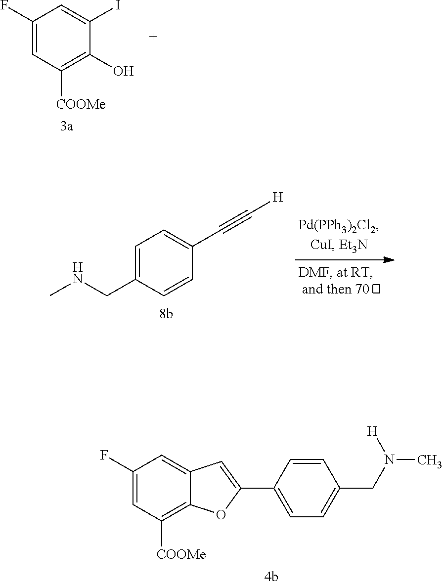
C1(F)=CC([COOMe])=C(O)C(I)=C1.C1(F)=CC([COOMe])=C2C(=C1)C=C(C1=CC=C(CN([H])C)C=C1)O2.C1=C(CNC)C=CC(C#C[H])=C1
